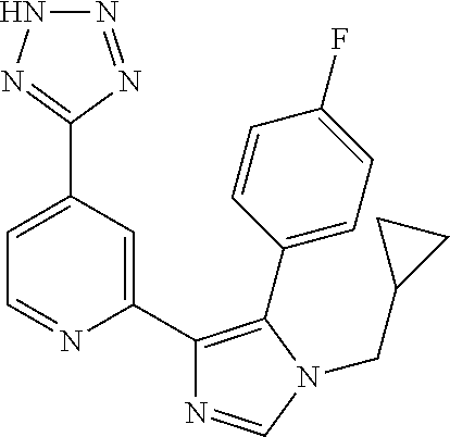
C1=C(C2=NNN=N2)C=C(C2=C(C3=CC=C(F)C=C3)N(CC3CC3)C=N2)N=C1
